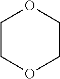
C1COCCO1
